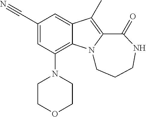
C1(C#N)=CC(N2CCOCC2)=C2C(=C1)C(C)=C1N2CCCNC1=O
